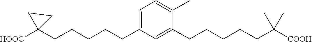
C1=C(C)C(CCCCCC(C)(C)[COOH])=CC(CCCCCC2([HOOC])CC2)=C1
